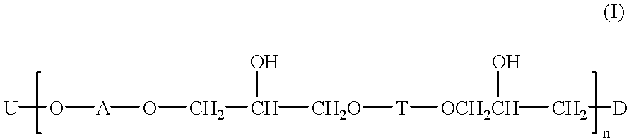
[U]O[A]OCC([CH2O][T][OCH2CH](C[D])O)O
